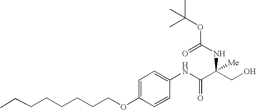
C1=C(OCCCCCCCC)C=CC(NC(C(CO)(NC(=O)OC(C)(C)C)[Me])=O)=C1
